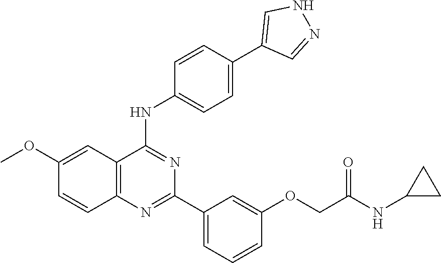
C12=C(N=C(C3=CC=CC(OCC(NC4CC4)=O)=C3)N=C1NC1=CC=C(C3=CNN=C3)C=C1)C=CC(OC)=C2
